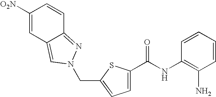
C1([O2N])=CC2=CN(CC3=CC=C(C(=O)NC4=C(N)C=CC=C4)S3)N=C2C=C1
